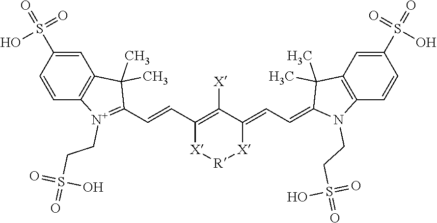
C1(C=CC2=[N+](CCS(=O)(=O)O)C3=C(C2(C)C)C=C(S(=O)(=O)O)C=C3)=C([X])C(=CC=C2N(CCS(=O)(=O)O)C3=C(C2(C)C)C=C(S(=O)(=O)O)C=C3)[X][R][X]1
